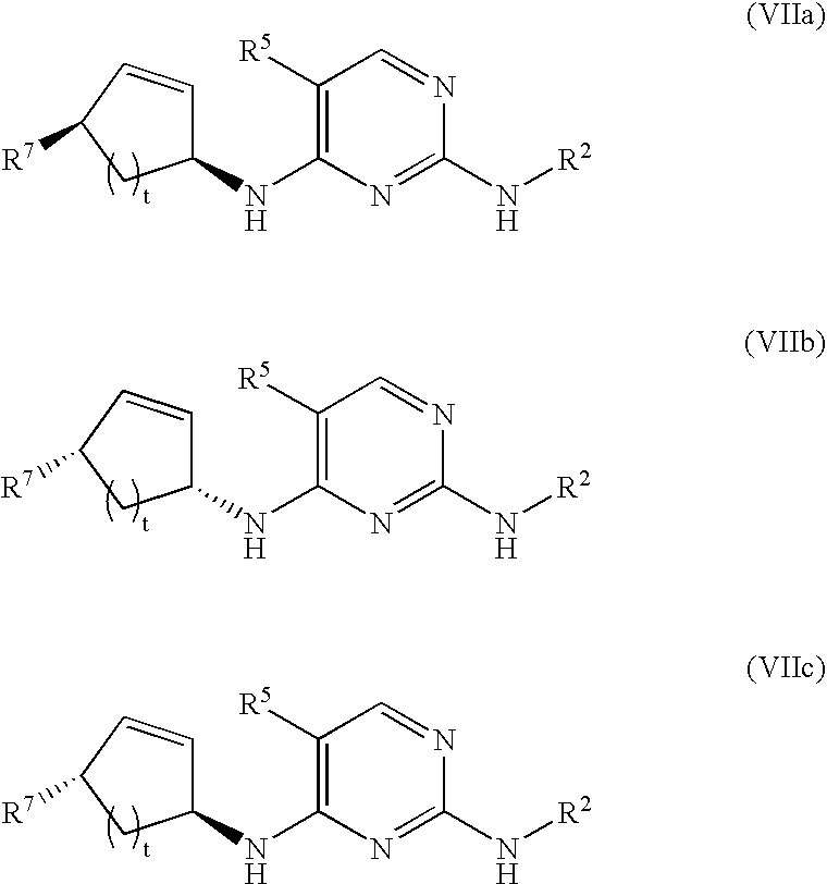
N(C1=C([R5])C=NC(N[R2])=N1)C1C=CC([R7])C1.N(C1=C([R5])C=NC(N[R2])=N1)C1C=CC([R7])C1.N(C1=C([R5])C=NC(N[R2])=N1)C1C=CC([R7])C1
